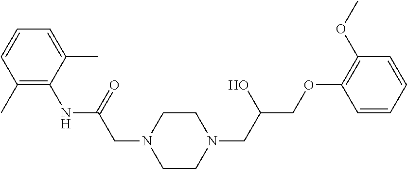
C1(C)=C(NC(CN2CCN(CC(COC3=C(OC)C=CC=C3)O)CC2)=O)C(C)=CC=C1
